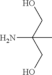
OCC(CO)(C)N
